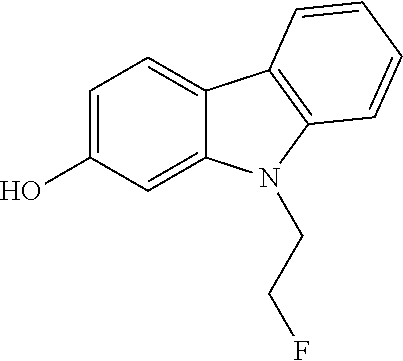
OC1=CC=C2C(=C1)N(CCF)C1=C2C=CC=C1
